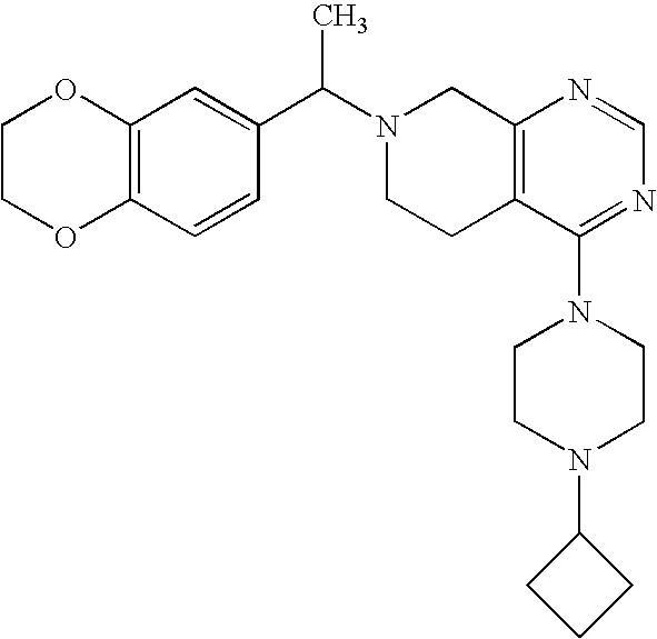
C1(C(N2CCC3=C(C2)N=CN=C3N2CCN(C3CCC3)CC2)C)=CC2=C(C=C1)OCCO2
